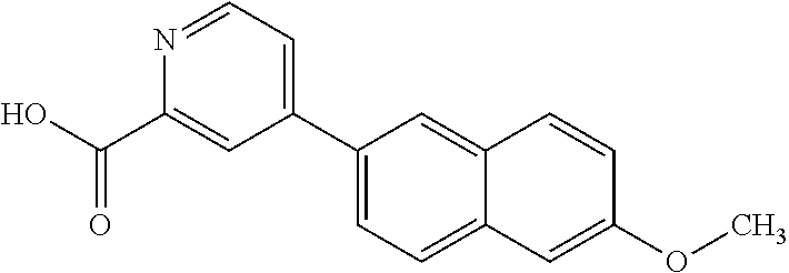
C1(C2=CC=C3C(=C2)C=CC(OC)=C3)=CC=NC(C(O)=O)=C1
